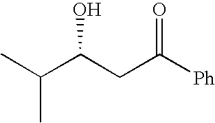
CC(C(CC([Ph])=O)O)C
